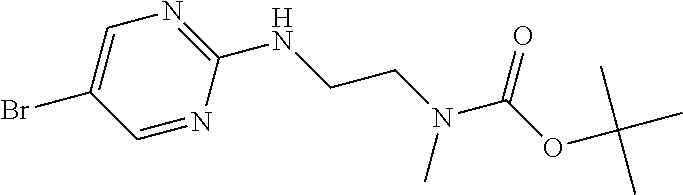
C1=C(Br)C=NC(NCCN(C(OC(C)(C)C)=O)C)=N1
